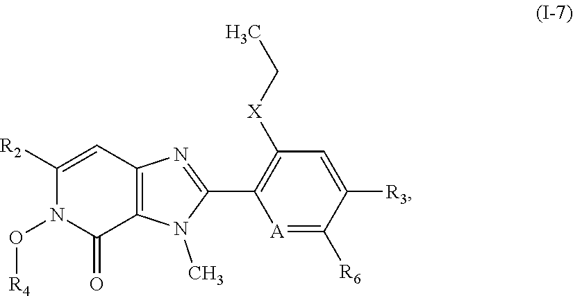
N1(O[R4])C(=O)C2=C(C=C1[R2])N=C(C1=C([X]CC)C=C([R3])C([R6])=[A]1)N2C
